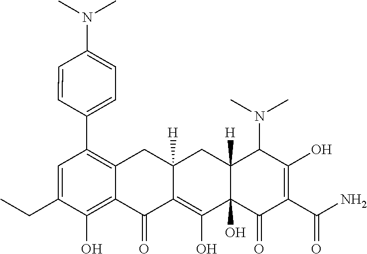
C1=C(CC)C(O)=C2C(=C1C1=CC=C(N(C)C)C=C1)CC1([H])C(=C(O)C3(O)C([H])(C1)C(N(C)C)C(O)=C(C(N)=O)C3=O)C2=O
